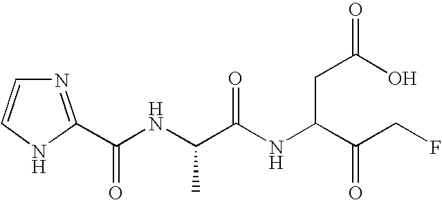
N1=C(C(NC(C(NC(C(CF)=O)CC(=O)O)=O)C)=O)NC=C1
